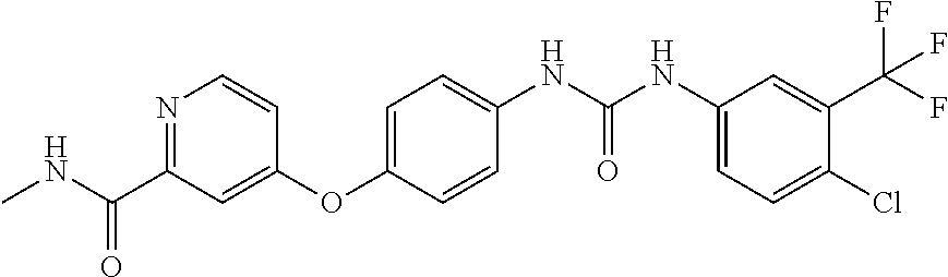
C1(Cl)=CC=C(NC(NC2=CC=C(OC3=CC(C(NC)=O)=NC=C3)C=C2)=O)C=C1C(F)(F)F
